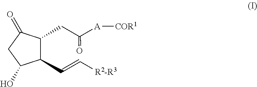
C1(CC([A][COR1])=O)C(C=C[R2-R3])C(O)CC1=O
